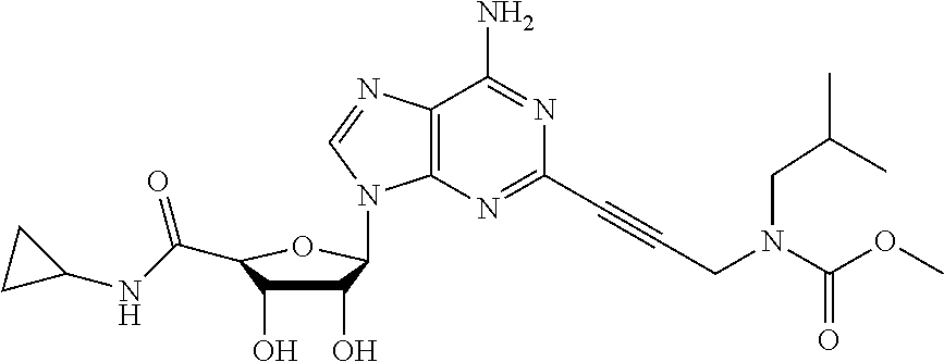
C12=C(N=CN1C1C(O)C(O)C(C(NC3CC3)=O)O1)C(N)=NC(C#CCN(CC(C)C)C(=O)OC)=N2
